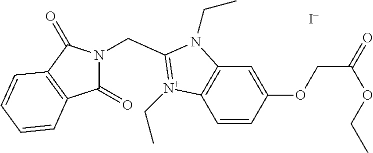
C(C1=[N+](CC)C2=C(C=C(OCC(OCC)=O)C=C2)N1CC)N1C(=O)C2=C(C1=O)C=CC=C2.[I-]
